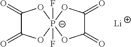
C1(=O)C(=O)O[P-]2(F)(F)(O1)OC(=O)C(=O)O2.[Li]
